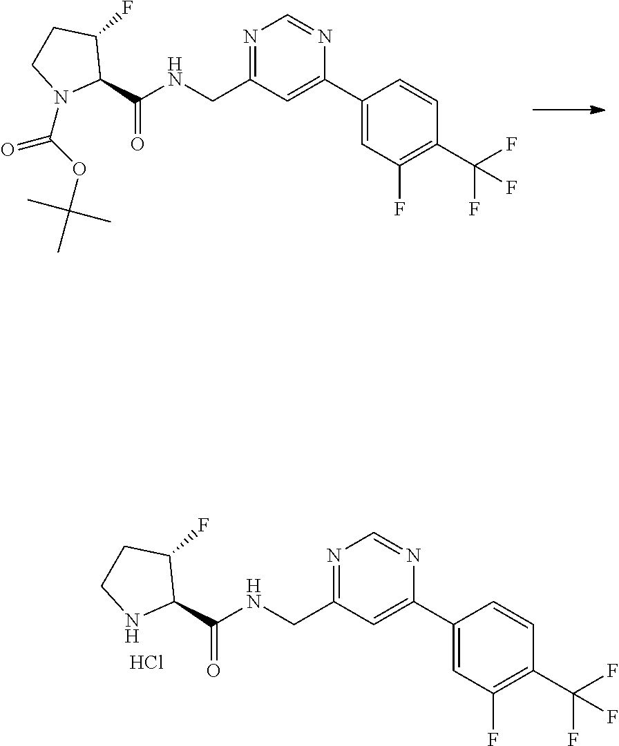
N1=C(CNC(C2C(F)CCN2C(=O)OC(C)(C)C)=O)C=C(C2=CC(F)=C(C(F)(F)F)C=C2)N=C1.N1=C(CNC(C2C(F)CCN2)=O)C=C(C2=CC(F)=C(C(F)(F)F)C=C2)N=C1.Cl
